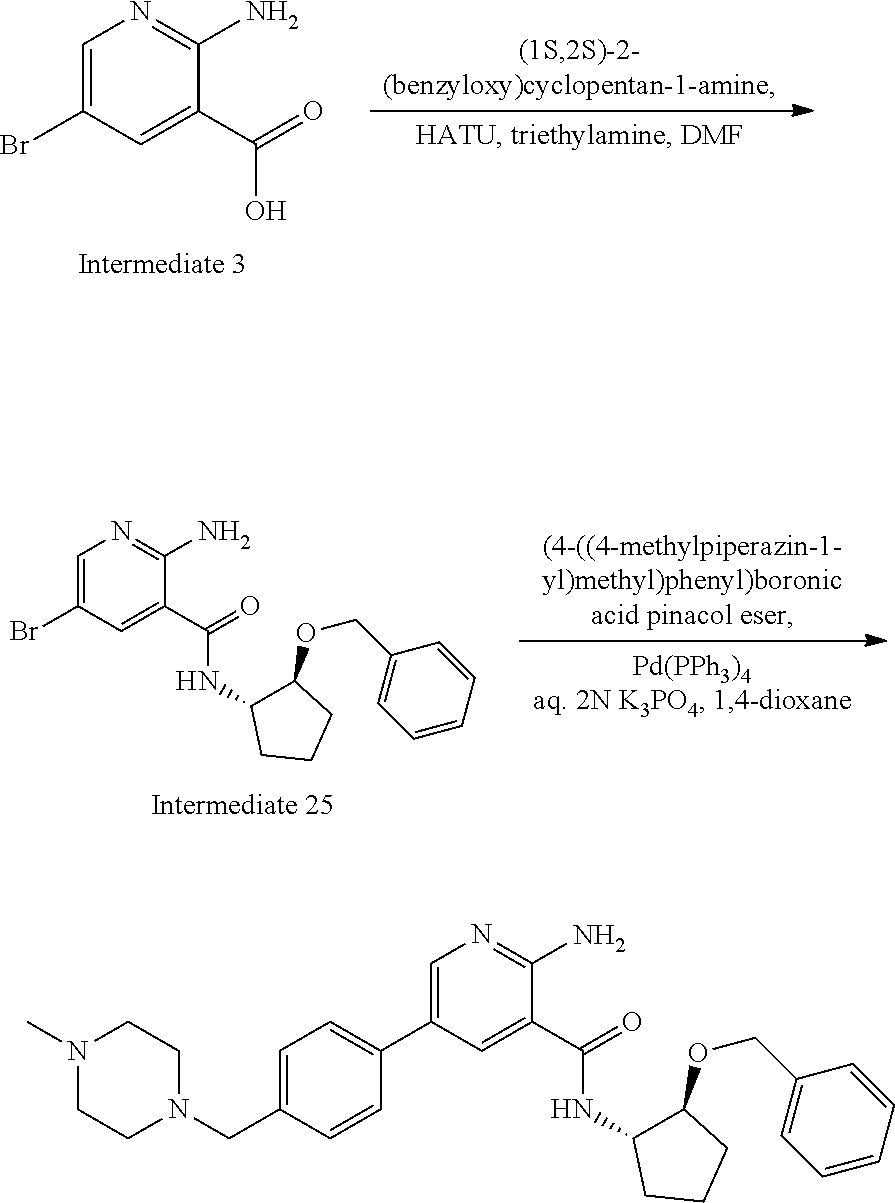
C1=C(Br)C=C(C(O)=O)C(N)=N1.C1=C(Br)C=C(C(NC2C(OCC3=CC=CC=C3)CCC2)=O)C(N)=N1.C1=C(C2=CC=C(CN3CCN(C)CC3)C=C2)C=C(C(NC2C(OCC3=CC=CC=C3)CCC2)=O)C(N)=N1
